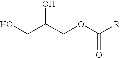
OCC(COC([R])=O)O
